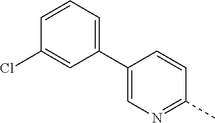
C1=CC=C(C2=CN=C(C)C=C2)C=C1Cl
